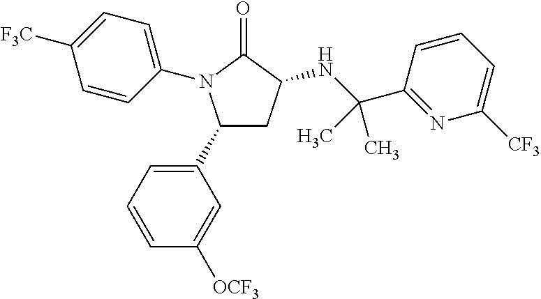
C1(C2=CC=CC([OCF3])=C2)CC(NC(C2=NC([CF3])=CC=C2)(C)C)C(=O)N1C1=CC=C([F3C])C=C1
